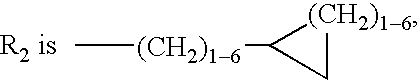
C[(CH2)16]C1C[(CH2)16]1
